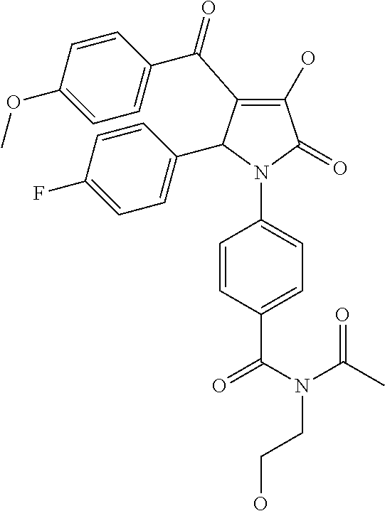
C1(O)=C(C(C2=CC=C(OC)C=C2)=O)C(C2=CC=C(F)C=C2)N(C2=CC=C(C(=O)N(C(C)=O)CCO)C=C2)C1=O
